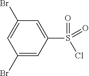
C1(Br)=CC(Br)=CC(S(=O)(=O)Cl)=C1
